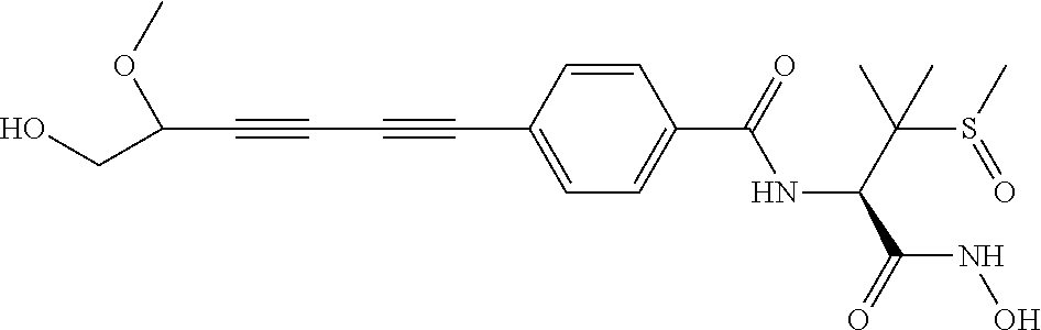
C(C#CC#CC1=CC=C(C(=O)NC(C(S(C)=O)(C)C)C(=O)NO)C=C1)(CO)OC
